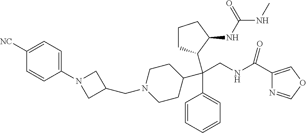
C1([NC])=CC=C(N2CC(CN3CCC(C(C4=CC=CC=C4)(CNC(=O)C4=COC=N4)C4CCCC4NC(NC)=O)CC3)C2)C=C1
